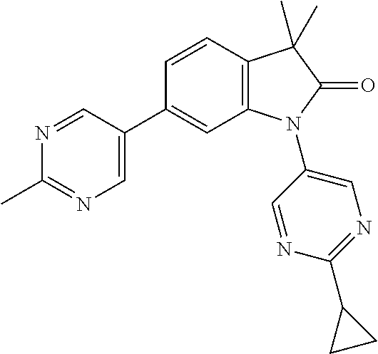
C12=C(C=CC(C3=CN=C(C)N=C3)=C1)C(C)(C)C(=O)N2C1=CN=C(C2CC2)N=C1
